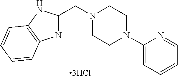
N1(CC2=NC3=C(N2)C=CC=C3)CCN(C2=CC=CC=N2)CC1
